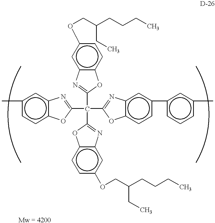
Cc1ccc2c(c1)N=C(C(C1=Nc3c(ccc(OCC(CCCC)CC)c3)O1)(C1=Nc3c(ccc(OCC(CCCC)CC)c3)O1)C1=Nc3c(ccc(-c4cccc(C)c4)c3)O1)O2
